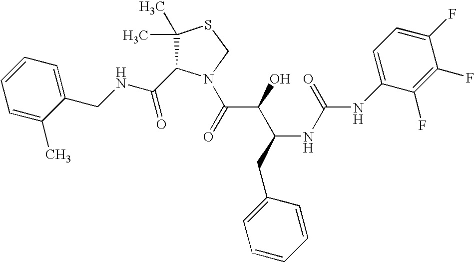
C(NCC1=CC=CC=C1C)(=O)C1C(C)(C)SCN1C(C(C(CC1=CC=CC=C1)NC(=O)NC1=CC=C(F)C(F)=C1F)O)=O
